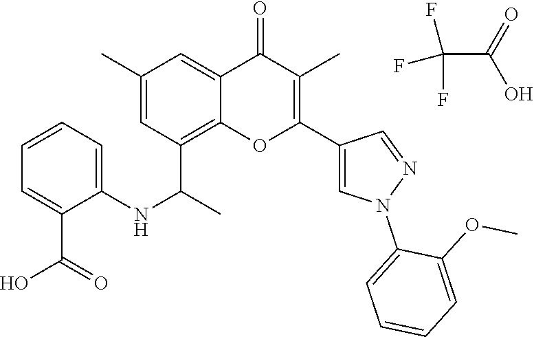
FC(F)(F)C(=O)O.C12=C(C(C)NC3=CC=CC=C3C(O)=O)C=C(C)C=C1C(=O)C(C)=C(C1=CN(C3=CC=CC=C3OC)N=C1)O2
